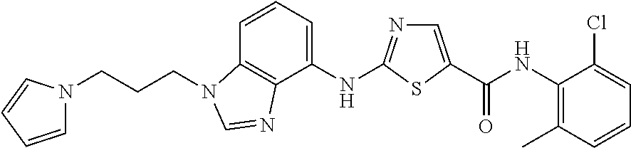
C(=O)(C1=CN=C(NC2=CC=CC3=C2N=CN3CCCN2C=CC=C2)S1)NC1=C(C)C=CC=C1Cl
